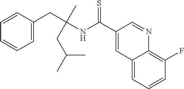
C1=C(CC(NC(C2=CC3=CC=CC(F)=C3N=C2)=S)(C)CC(C)C)C=CC=C1
